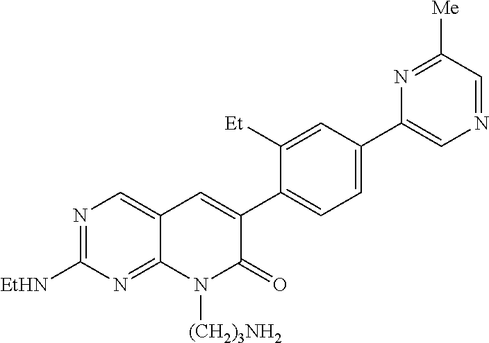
C12=NC([EtHN])=NC=C1C=C(C1=CC=C(C3=CN=CC([Me])=N3)C=C1[Et])C(=O)N2[(CH2)3NH2]
